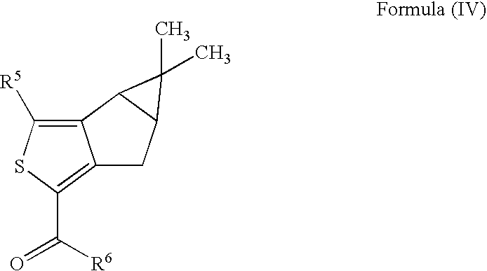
C12=C([R5])SC(C(=O)[R6])=C1CC1C2C1(C)C
